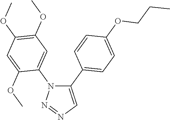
C1(C2=CC=C(OCCC)C=C2)=CN=NN1C1=CC(OC)=C(OC)C=C1OC
